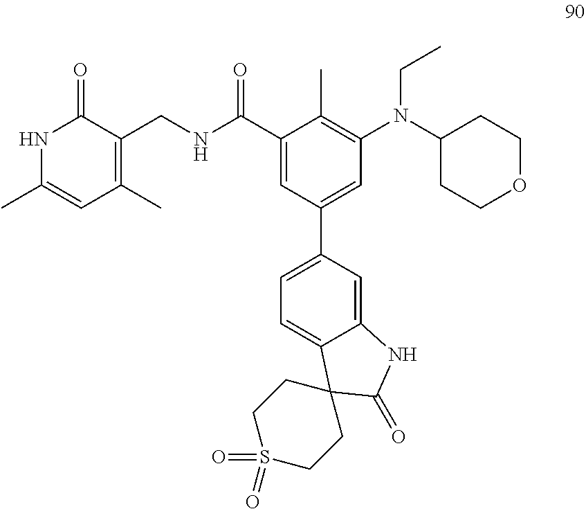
N1C(C)=CC(C)=C(CNC(C2=CC(C3=CC=C4C(=C3)NC(=O)C43CCS(=O)(=O)CC3)=CC(N(C3CCOCC3)CC)=C2C)=O)C1=O
